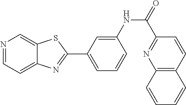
N1=CC=C2C(=C1)SC(C1=CC=CC(NC(=O)C3=NC4=C(C=C3)C=CC=C4)=C1)=N2
